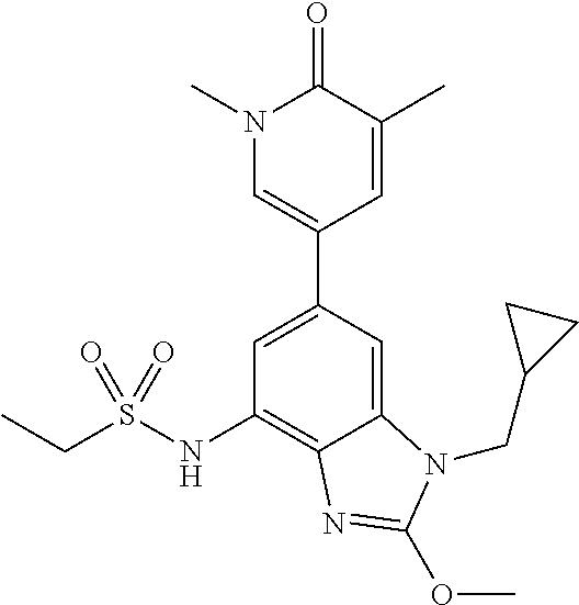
C1=C(C2=CN(C)C(=O)C(C)=C2)C=C2C(=C1NS(CC)(=O)=O)N=C(OC)N2CC1CC1
